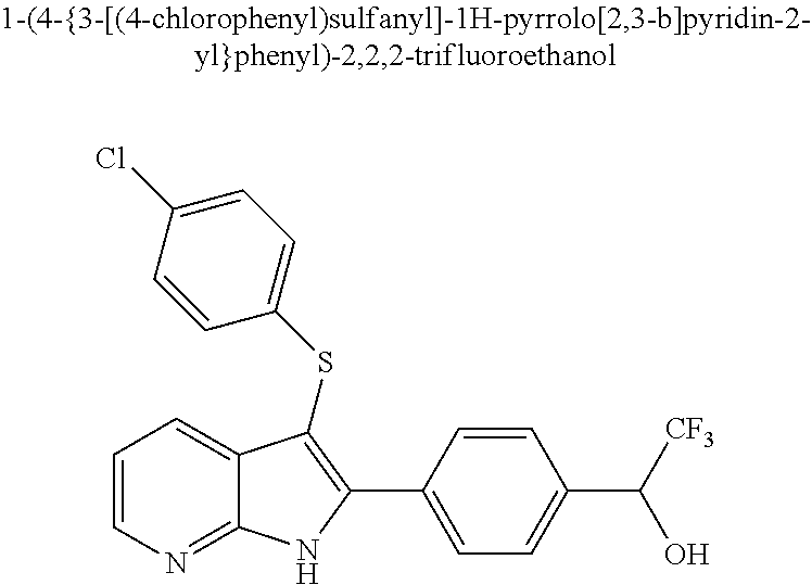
C1=CN=C2C(=C1)C(SC1=CC=C(Cl)C=C1)=C(C1=CC=C(C([CF3])O)C=C1)N2
